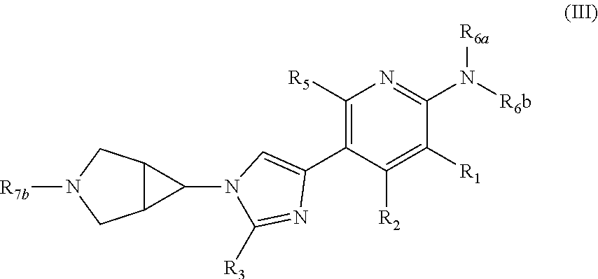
C1(N2C([R3])=NC(C3=C([R5])N=C(N([R6b])[R6a])C([R1])=C3[R2])=C2)C2C1CN([R7b])C2
